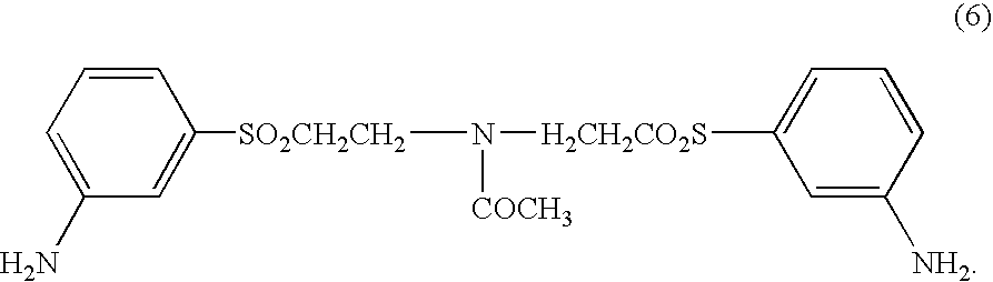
C1=C([SO2CH2CH2]N([COCH3])[H2CH2CO2S]C2=CC=CC([NH2])=C2)C=CC=C1N
